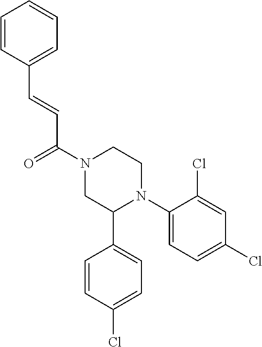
C(=CC(N1CC(C2=CC=C(Cl)C=C2)N(C2=CC=C(Cl)C=C2Cl)CC1)=O)C1=CC=CC=C1
